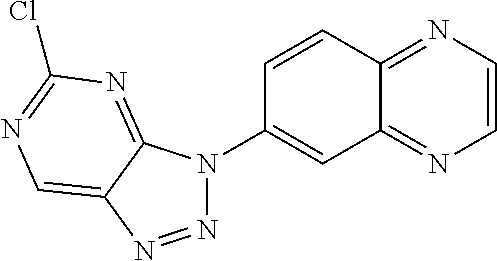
N1=NC2=CN=C(Cl)N=C2N1C1=CC2=NC=CN=C2C=C1
